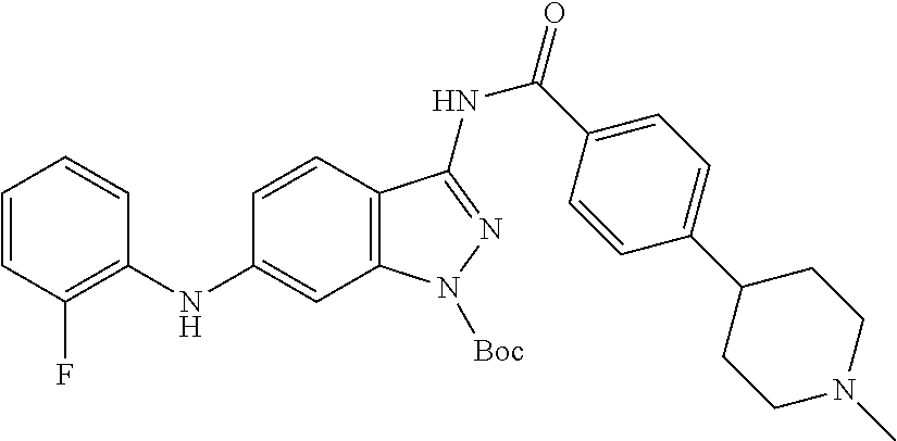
C1=CC(F)=C(NC2=CC3=C(C=C2)C(NC(C2=CC=C(C4CCN(C)CC4)C=C2)=O)=NN3[Boc])C=C1
